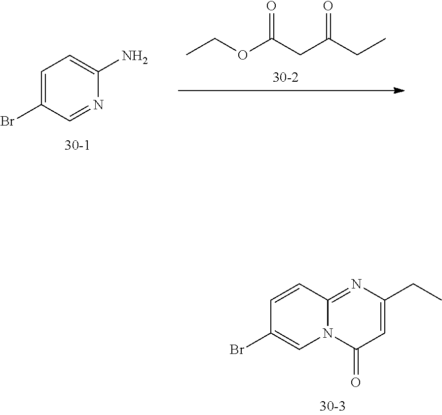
C1=C(Br)C=NC(N)=C1.CCOC(CC(CC)=O)=O.C1=C(CC)N=C2N(C1=O)C=C(Br)C=C2
